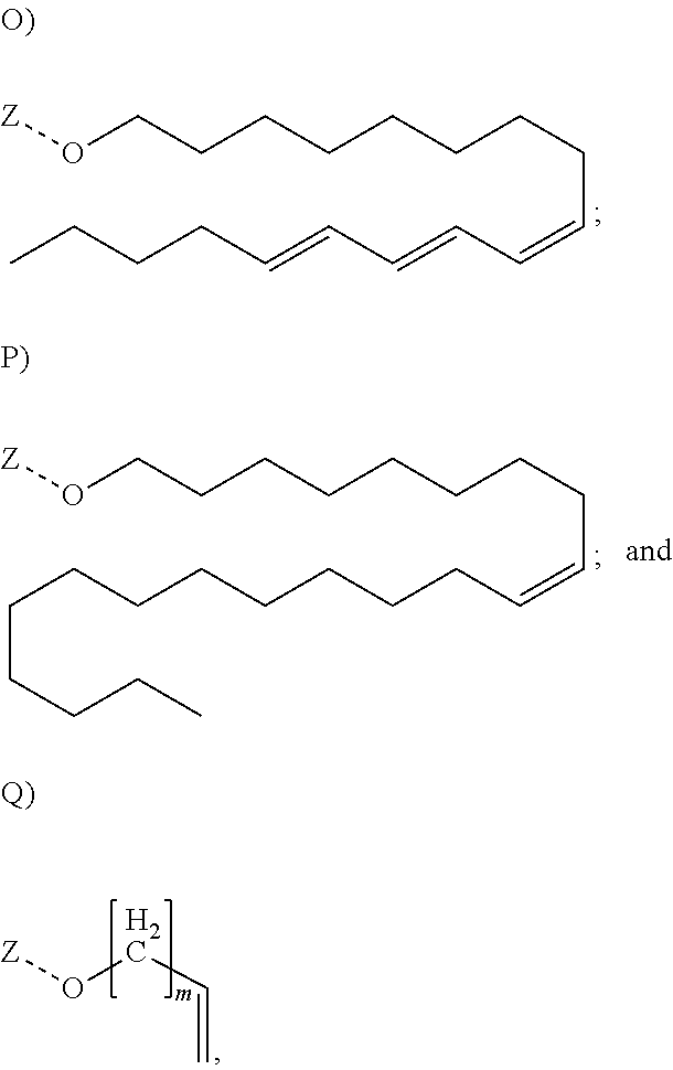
[Z]OCCCCCCCCC=CC=CC=CCCCC.[Z]OCCCCCCCCC=CCCCCCCCCCCCC.[Z]OCC=C
